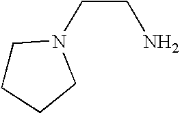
C1CCCN1CCN
